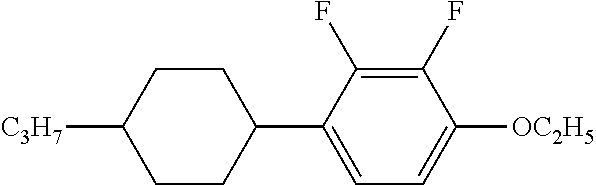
C1CC(C2=CC=C([OC2H5])C(F)=C2F)CCC1[C3H7]
